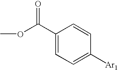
O(C(C1=CC=C([Ar1])C=C1)=O)C
